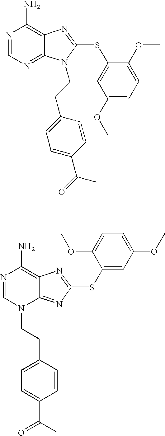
C12=NC=NC(N)=C1N=C(SC1=CC(OC)=CC=C1OC)N2CCC1=CC=C(C(C)=O)C=C1.C12=NC(SC3=CC(OC)=CC=C3OC)=NC1=C(N)N=CN2CCC1=CC=C(C(=O)C)C=C1
